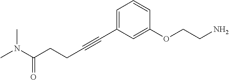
C(#CC1=CC=CC(OCCN)=C1)CCC(N(C)C)=O
